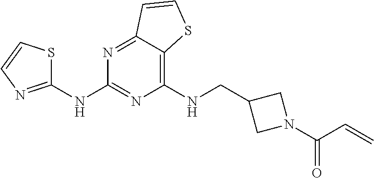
C1(NCC2CN(C(C=C)=O)C2)=C2C(=NC(NC3=NC=CS3)=N1)C=CS2
